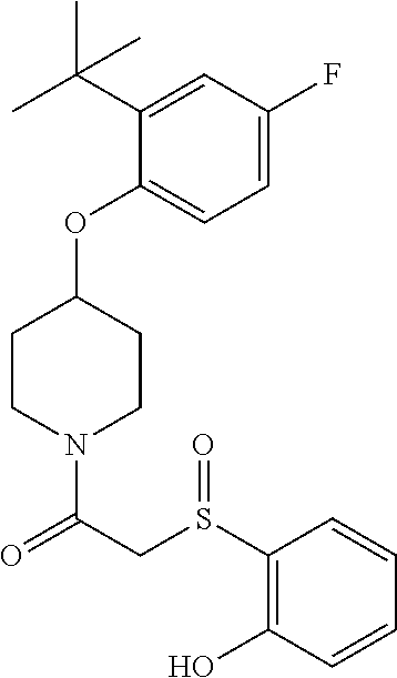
C1=C(F)C=C(C(C)(C)C)C(OC2CCN(C(CS(C3=C(O)C=CC=C3)=O)=O)CC2)=C1
